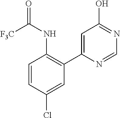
C1=CC(Cl)=CC(C2=CC(O)=NC=N2)=C1NC(=O)[F3C]
